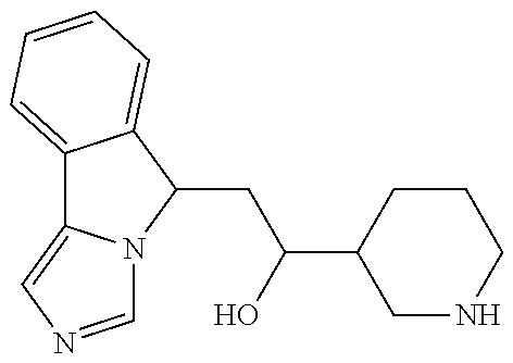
C12=CC=CC=C1C(CC(O)C1CNCCC1)N1C2=CN=C1
